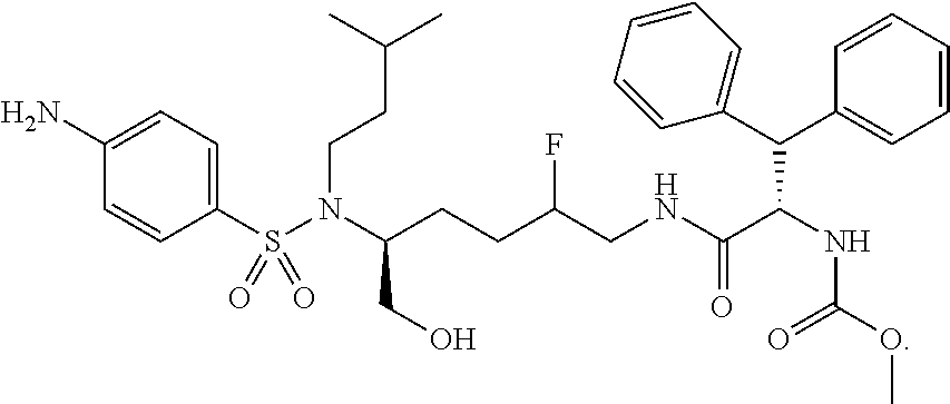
C1(N)=CC=C(S(N(C(CCC(CNC(C(NC(OC)=O)C(C2=CC=CC=C2)C2=CC=CC=C2)=O)F)CO)CCC(C)C)(=O)=O)C=C1
